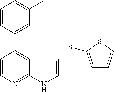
C1=CC(C2=C3C(=NC=C2)NC=C3SC2=CC=CS2)=CC(C)=C1
